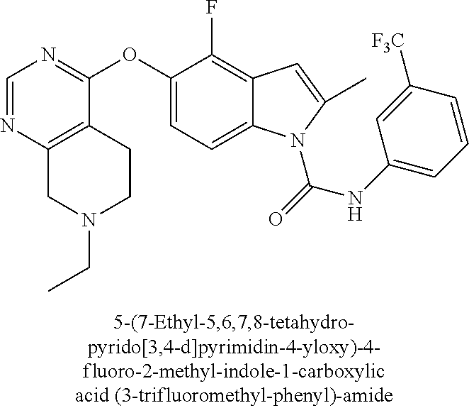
C1=NC2=C(C(OC3=CC=C4C(=C3F)C=C(C)N4C(=O)NC3=CC=CC([F3C])=C3)=N1)CCN(CC)C2
